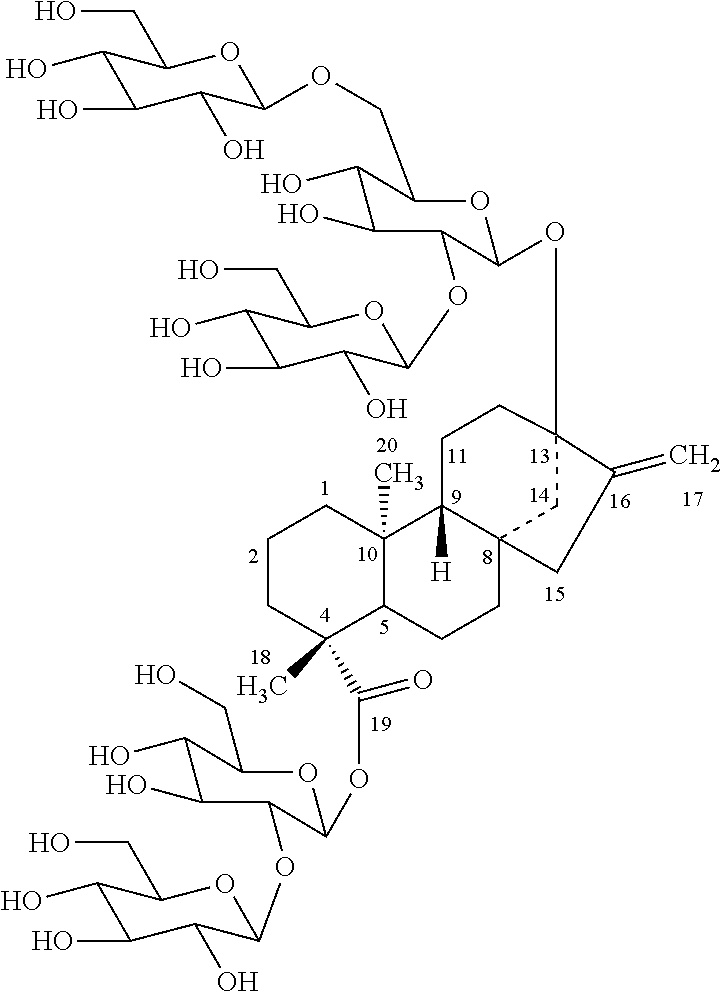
C1CC(C)(C(=O)OC2C(OC3C(O)C(O)C(O)C(CO)O3)C(O)C(O)C(CO)O2)C2C(C)(C1)C1([H])C3(CC2)CC(OC2C(OC4C(O)C(O)C(O)C(CO)O4)C(O)C(O)C(COC4C(O)C(O)C(O)C(CO)O4)O2)(CC1)C(=C)C3
